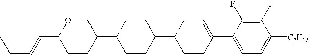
C1(F)=C(F)C(C2=CCC(C3CCC(C4CCC(C=CCC)OC4)CC3)CC2)=CC=C1[C7H15]
